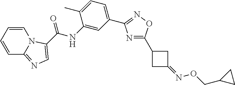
N1=C(C2CC(=NOCC3CC3)C2)ON=C1C1=CC=C(C)C(NC(=O)C2=CN=C3C=CC=CN32)=C1
